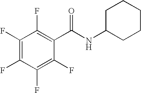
C1(F)=C(F)C(F)=C(F)C(F)=C1C(NC1CCCCC1)=O
